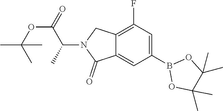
C1(C)(C)OB(C2=CC(F)=C3C(=C2)C(=O)N(C(C(OC(C)(C)C)=O)C)C3)OC1(C)C
